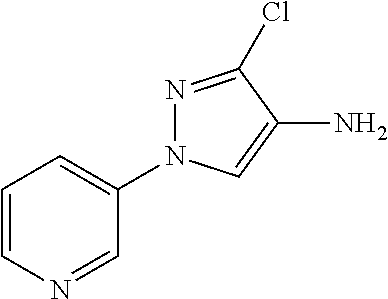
C1=CN=CC(N2N=C(Cl)C(N)=C2)=C1
